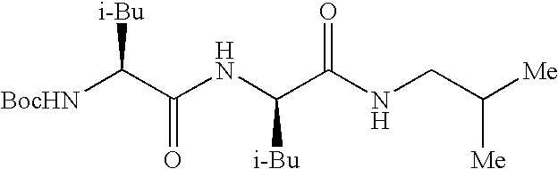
[BocHN]C(C(NC(C(NCC([Me])[Me])=O)[i-Bu])=O)[i-Bu]
